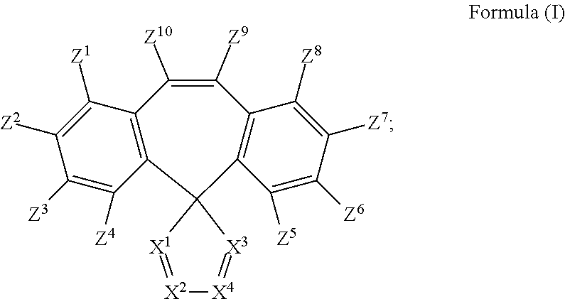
C1([Z3])=C([Z4])C2=C(C([Z1])=C1[Z2])C([Z10])=C([Z9])C1=C(C([Z5])=C([Z6])C([Z7])=C1[Z8])C21[X3]=[X4][X2]=[X1]1
